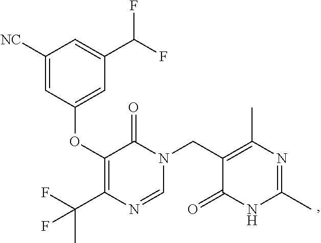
C1([NC])=CC(OC2=C(C(F)(F)C)N=CN(CC3=C(C)N=C(C)NC3=O)C2=O)=CC(C(F)F)=C1
